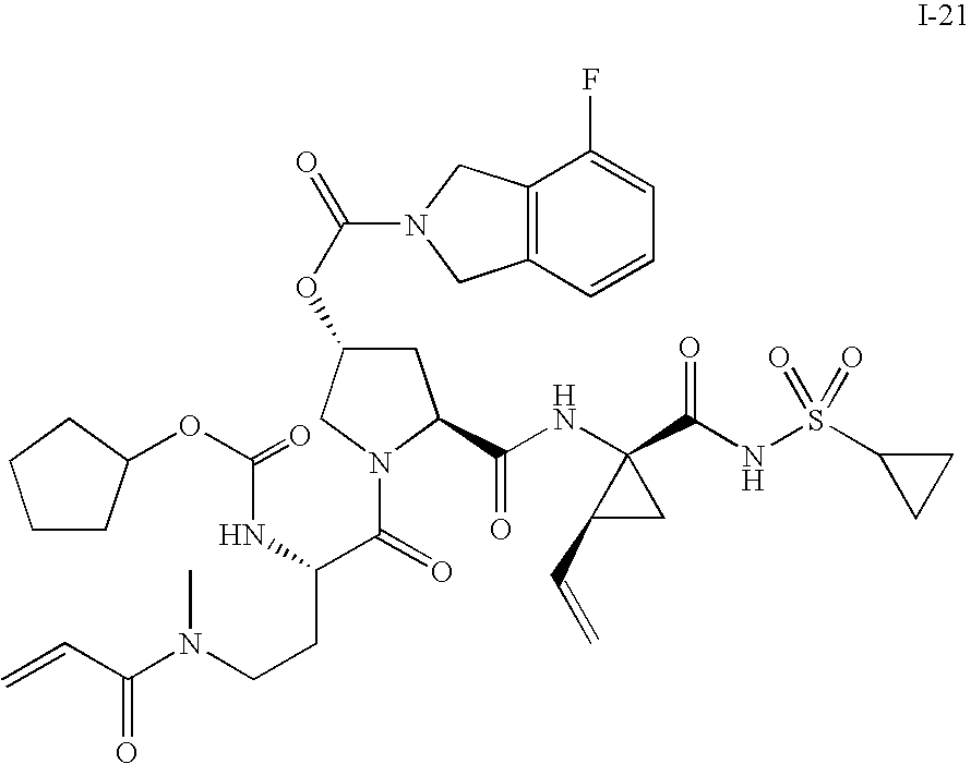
C1C(OC(=O)N2CC3=C(C2)C(F)=CC=C3)CN(C(=O)C(CCN(C(C=C)=O)C)NC(OC2CCCC2)=O)C1C(NC1(C(NS(C2CC2)(=O)=O)=O)C(C=C)C1)=O
